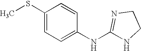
C1(SC)=CC=C(NC2=NCCN2)C=C1
